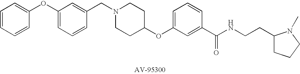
C1(CN2CCC(OC3=CC=CC(C(NCCC4CCCN4C)=O)=C3)CC2)=CC(OC2=CC=CC=C2)=CC=C1
